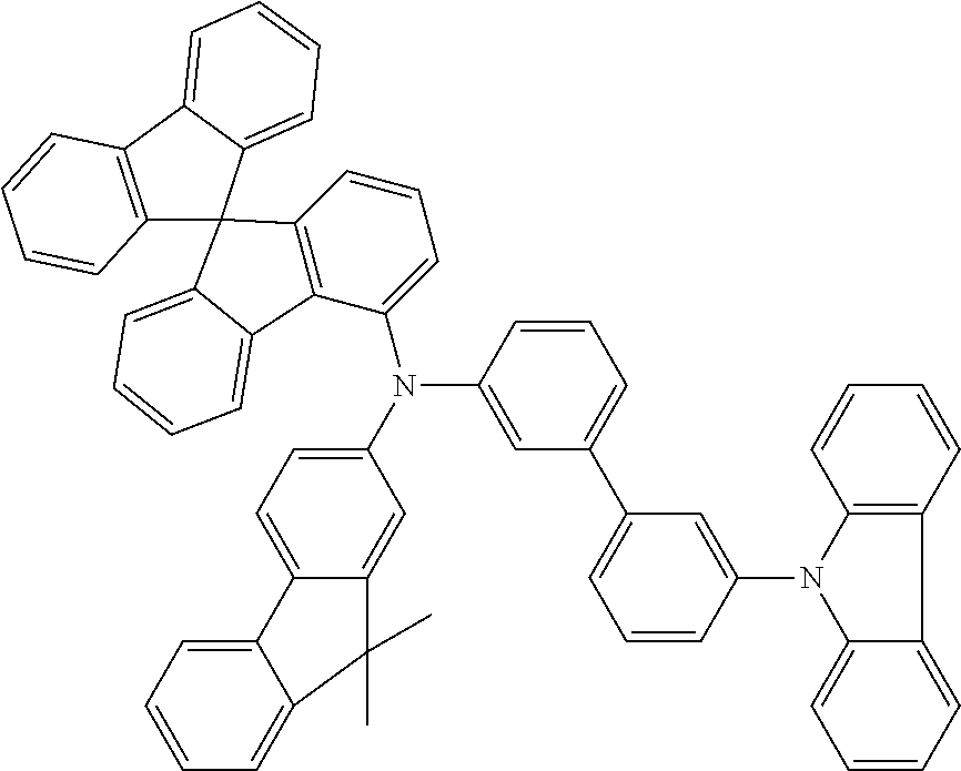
C12=C(C3=CC=CC=C3C13C1=C(C(N(C4=CC(C5=CC=CC(N6C7=CC=CC=C7C7=C6C=CC=C7)=C5)=CC=C4)C4=CC=C5C(=C4)C(C)(C)C4=CC=CC=C54)=CC=C1)C1=CC=CC=C31)C=CC=C2
